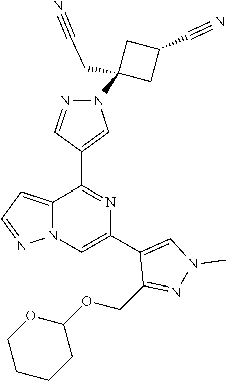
C12=CC=NN1C=C(C1=CN(C)N=C1COC1OCCCC1)N=C2C1=CN(C2(CC#N)CC(C#N)C2)N=C1
